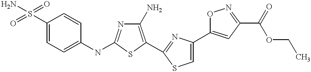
C1(S(=O)(=O)N)=CC=C(NC2=NC(N)=C(C3=NC(C4=CC(C(OCC)=O)=NO4)=CS3)S2)C=C1
